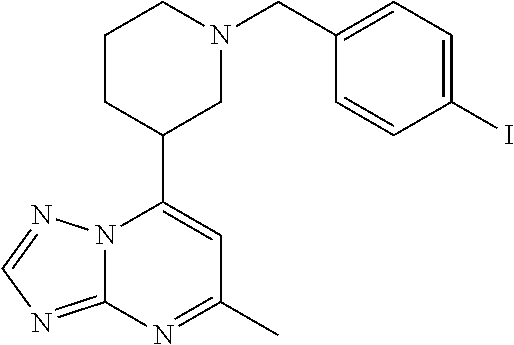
N12C(=NC=N1)N=C(C)C=C2C1CN(CC2=CC=C(I)C=C2)CCC1
